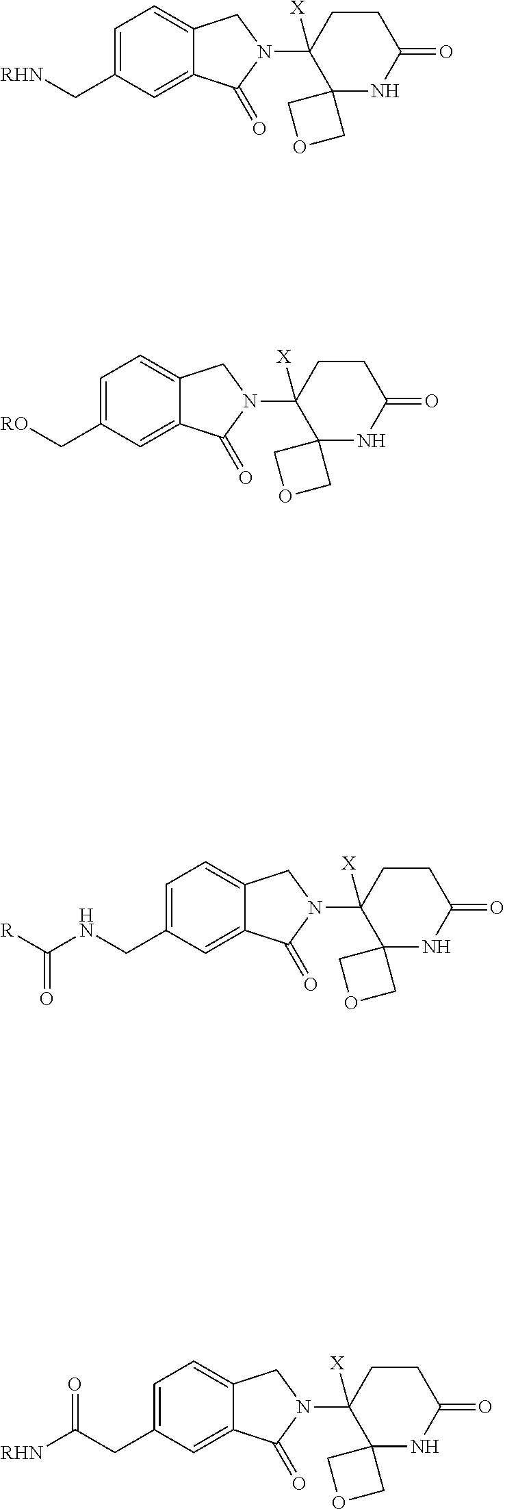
C1=C(C[RHN])C=C2C(=C1)CN(C1([X])C3(NC(=O)CC1)COC3)C2=O.C1=C(C[RO])C=C2C(=C1)CN(C1([X])C3(NC(=O)CC1)COC3)C2=O.C1=C(CNC([R])=O)C=C2C(=C1)CN(C1([X])C3(NC(=O)CC1)COC3)C2=O.C1=C(CC([RHN])=O)C=C2C(=C1)CN(C1([X])C3(NC(=O)CC1)COC3)C2=O
